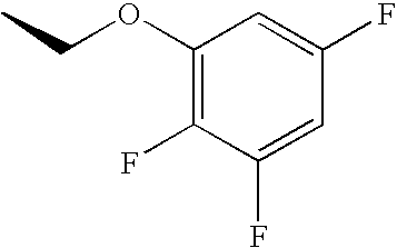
CCOC1=C(F)C(F)=CC(F)=C1
